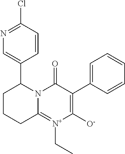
C12=[N+](CC)C([O-])=C(C3=CC=CC=C3)C(=O)N1C(C1=CN=C(Cl)C=C1)CCC2
